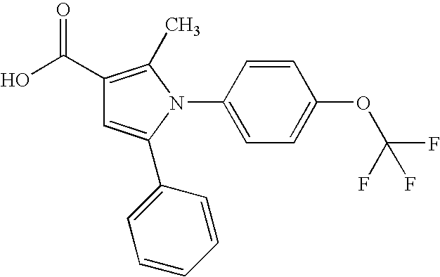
C1(C(O)=O)=C(C)N(C2=CC=C(OC(F)(F)F)C=C2)C(C2=CC=CC=C2)=C1
